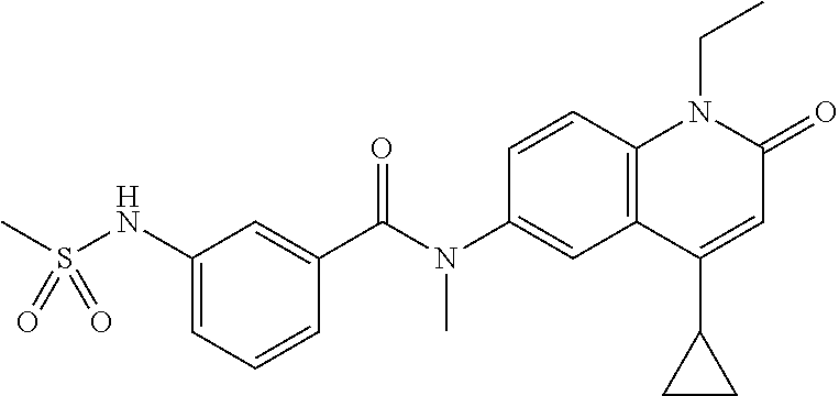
N(C1=CC2=C(C=C1)N(CC)C(=O)C=C2C1CC1)(C(C1=CC(NS(C)(=O)=O)=CC=C1)=O)C
